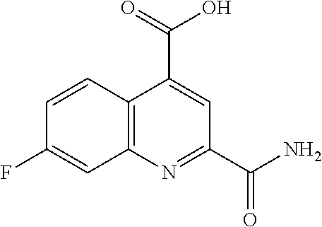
C12=C(N=C(C(N)=O)C=C1C(=O)O)C=C(F)C=C2
